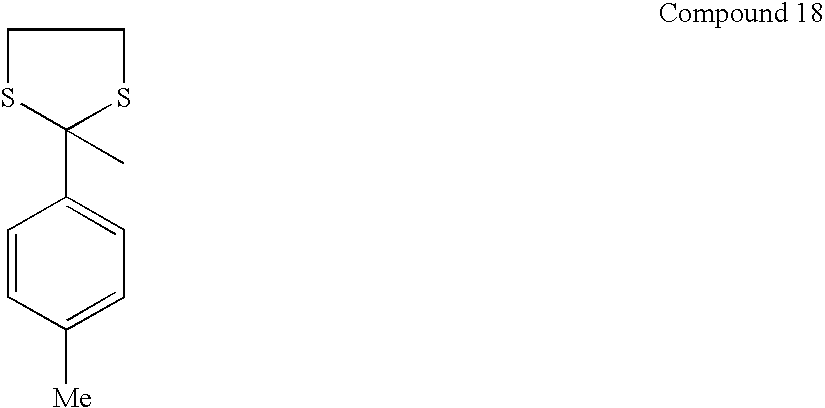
C1SC(C2=CC=C([Me])C=C2)(C)SC1
